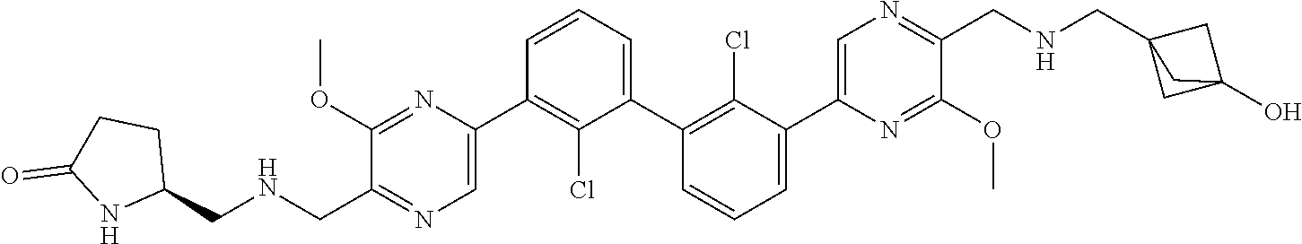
C1(OC)=NC(C2=C(Cl)C(C3=C(Cl)C(C4=CN=C(CNCC56CC(O)(C5)C6)C(OC)=N4)=CC=C3)=CC=C2)=CN=C1C[HN]CC1CCC(=O)N1
